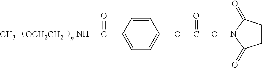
C1=CC(C(N[OCH2CH2]C)=O)=CC=C1OC(ON1C(=O)CCC1=O)=O
